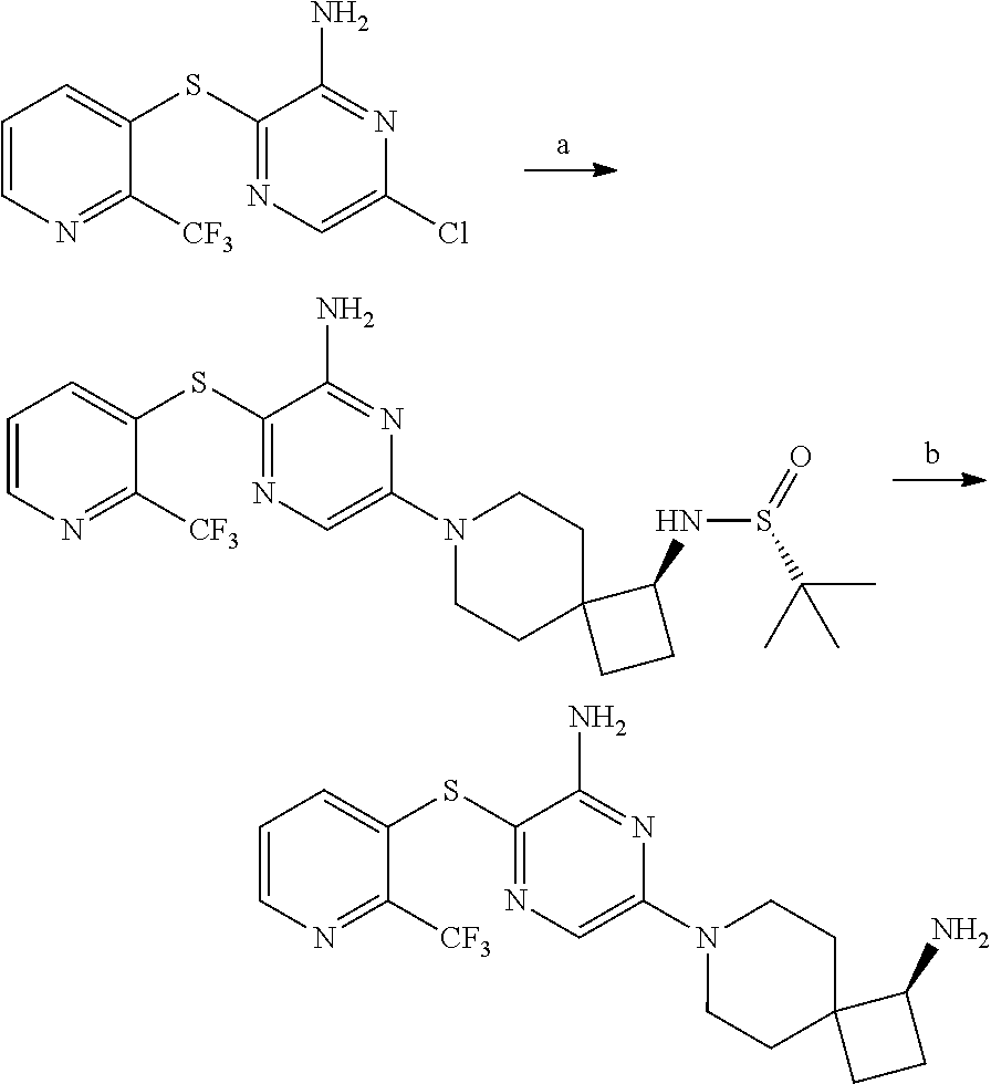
C1(SC2=CC=CN=C2[CF3])=NC=C(Cl)N=C1N.C1(SC2=CC=CN=C2[CF3])=NC=C(N2CCC3(CC2)CCC3NS(C(C)(C)C)=O)N=C1N.C1(SC2=CC=CN=C2[CF3])=NC=C(N2CCC3(CC2)CCC3N)N=C1N
